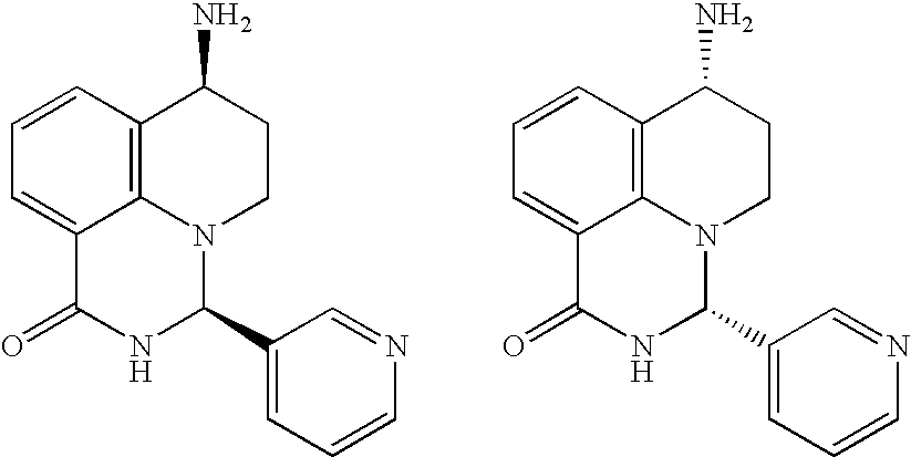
C1=CC2=C3C(=C1)C(=O)NC(C1=CC=CN=C1)N3CCC2N.C1=CC2=C3C(=C1)C(=O)NC(C1=CC=CN=C1)N3CCC2N
